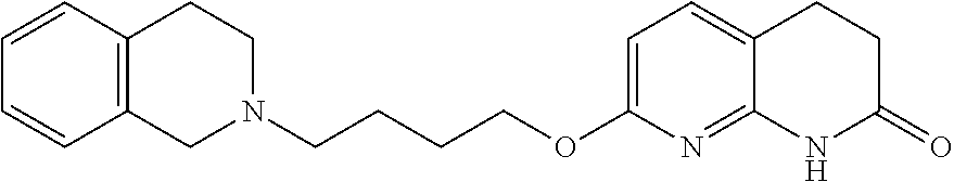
C1=CC2=C(C=C1)CN(CCCCOC1=CC=C3C(=N1)NC(=O)CC3)CC2
